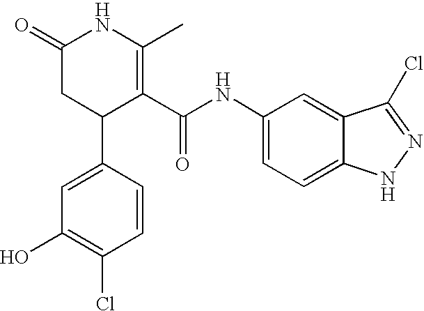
C1(=O)CC(C2=CC(O)=C(Cl)C=C2)C(C(NC2=CC=C3C(=C2)C(Cl)=NN3)=O)=C(C)N1
